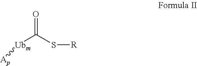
O=C(S[R])[Ubm][Ap]
